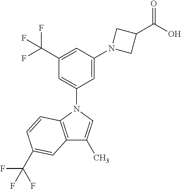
N1(C2=CC(C(F)(F)F)=CC(N3CC(C(=O)O)C3)=C2)C2=C(C(C)=C1)C=C(C(F)(F)F)C=C2
